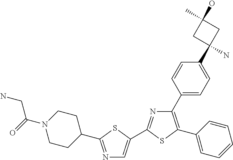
C1(C2=C(C3=CC=CC=C3)SC(C3=CN=C(C4CCN(C(CN)=O)CC4)S3)=N2)=CC=C(C2(N)CC(O)(C)C2)C=C1
